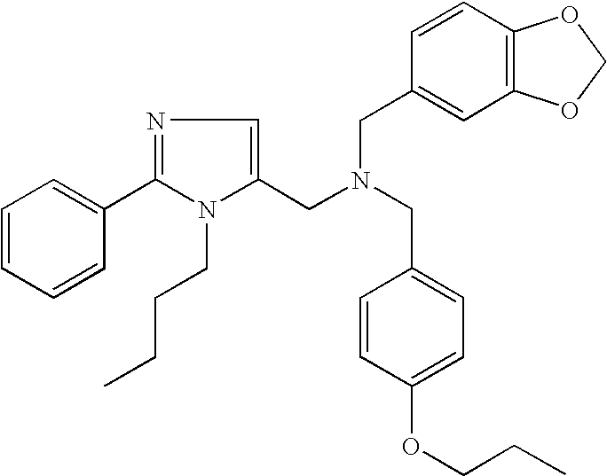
C1=CC=CC(C2=NC=C(CN(CC3=CC=C(OCCC)C=C3)CC3=CC4=C(C=C3)OCO4)N2CCCC)=C1
